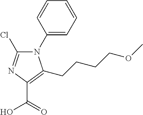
N1(C2=CC=CC=C2)C(Cl)=NC(C(=O)O)=C1CCCCOC
